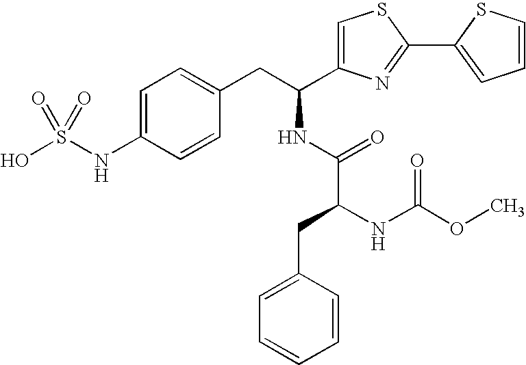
C1=C(NS(O)(=O)=O)C=CC(CC(NC(C(NC(OC)=O)CC2=CC=CC=C2)=O)C2=CSC(C3=CC=CS3)=N2)=C1
